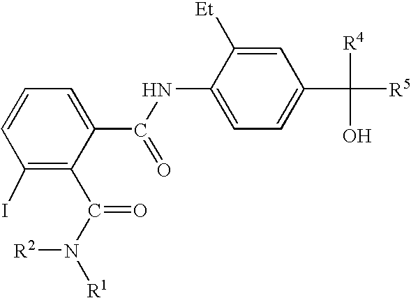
C1(I)=C(C(N([R1])[R2])=O)C(C(NC2=CC=C(C([R5])([R4])O)C=C2[Et])=O)=CC=C1
